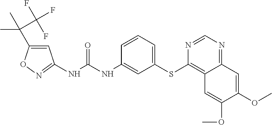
C1=C(C(C)(C)C(F)(F)F)ON=C1NC(NC1=CC(SC2=C3C(=NC=N2)C=C(OC)C(OC)=C3)=CC=C1)=O
